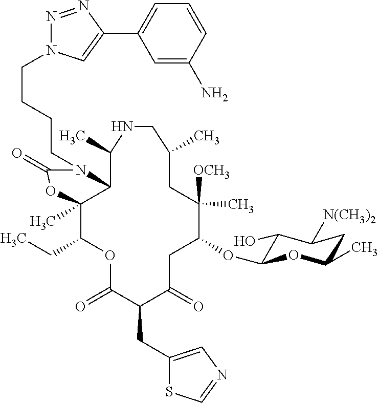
C12C(C)(C(CC)OC(=O)C(CC3=CN=CS3)C(=O)CC(OC3C(O)C([N(CH3)2])CC(C)O3)C([OCH3])(C)CC(C)CNC1C)OC(=O)N2CCCCN1N=NC(C2=CC=CC(N)=C2)=C1
